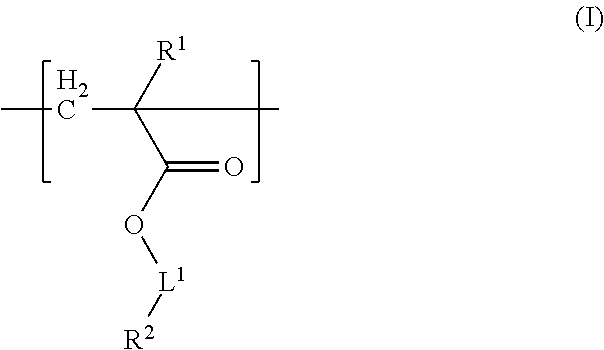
CCC([R1])(C)C(O[L1][R2])=O
